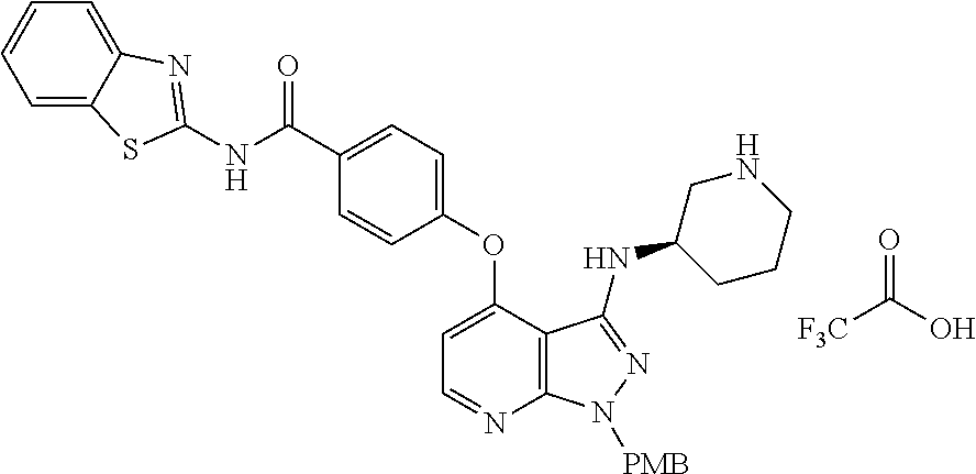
N(C(=O)C1=CC=C(OC2=CC=NC3=C2C(NC2CCCNC2)=NN3[PMB])C=C1)C1=NC2=CC=CC=C2S1.O=C(O)[F3C]
